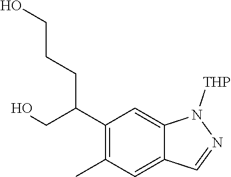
C1(C(CO)CCCO)=C(C)C=C2C(=C1)N([THP])N=C2
